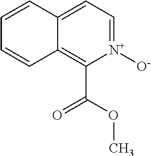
C12=CC=[N+]([O-])C(C(OC)=O)=C1C=CC=C2
